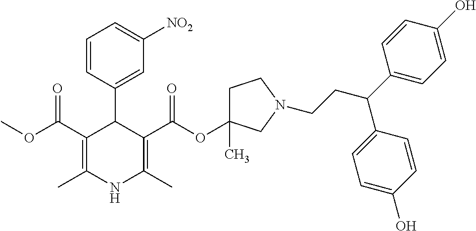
C1(C(OC)=O)=C(C)NC(C)=C(C(OC2(C)CCN(CCC(C3=CC=C(O)C=C3)C3=CC=C(O)C=C3)C2)=O)C1C1=CC([NO2])=CC=C1
